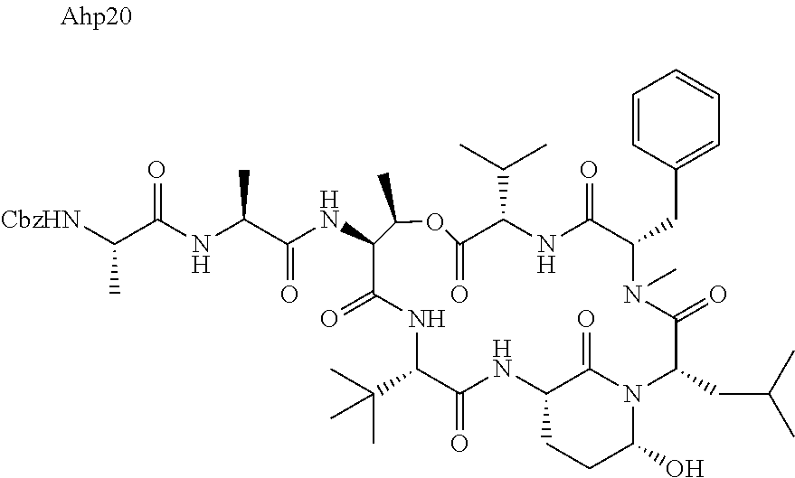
[CbzHN]C(C(NC(C(NC1C(=O)NC(C(C)(C)C)C(=O)NC2CCC(O)N(C2=O)C(CC(C)C)C(=O)N(C)C(CC2=CC=CC=C2)C(=O)NC(C(C)C)C(=O)OC1C)=O)C)=O)C
